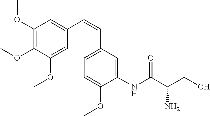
C1(OC)=C(OC)C(OC)=CC(C=CC2=CC=C(OC)C(NC(C(CO)N)=O)=C2)=C1
